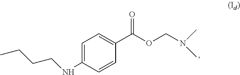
CCCCNC1=CC=C(C(OCN(C)C)=O)C=C1
